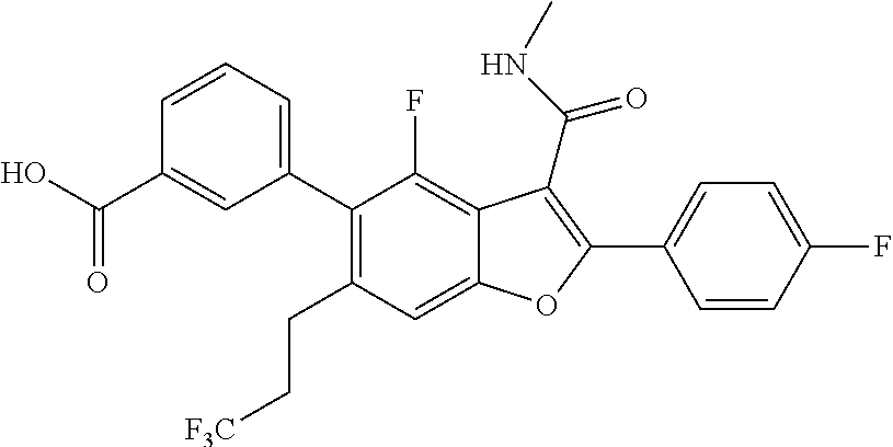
C1(CC[F3C])=C(C2=CC=CC(C(O)=O)=C2)C(F)=C2C(=C1)OC(C1=CC=C(F)C=C1)=C2C(NC)=O
